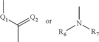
C(C)([Q1]C)=[Q2].CN([R7])[R6]
